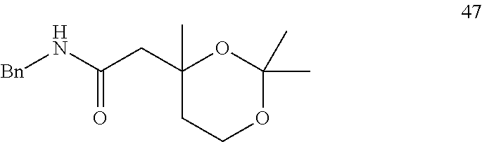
[Bn]NC(CC1(C)CCOC(C)(C)O1)=O
